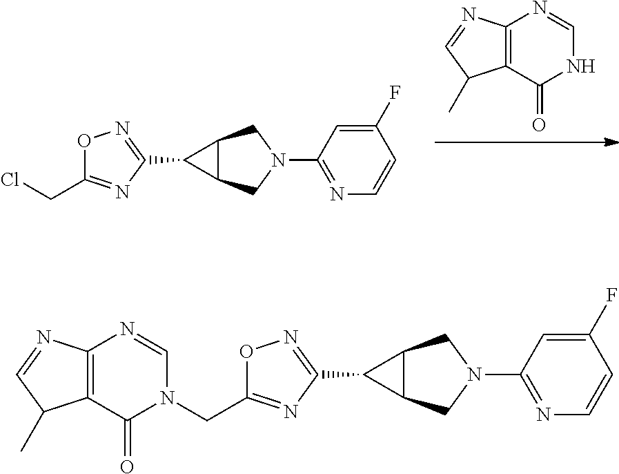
C12=C(C(=O)NC=N1)C(C)C=N2.N1(C2=NC=CC(F)=C2)CC2C(C1)C2C1=NOC(CCl)=N1.N1(C2=NC=CC(F)=C2)CC2C(C1)C2C1=NOC(CN2C(=O)C3=C(N=C2)N=CC3C)=N1
